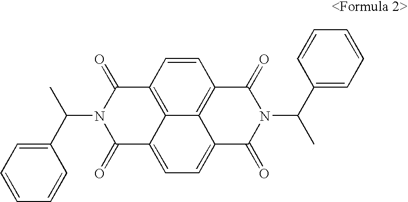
C12=C3C(=CC=C4C3=C(C(=O)N(C(C3=CC=CC=C3)C)C4=O)C=C1)C(=O)N(C(C1=CC=CC=C1)C)C2=O
